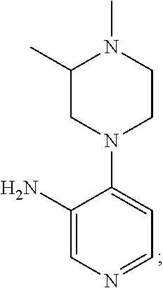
NC1=CN=CC=C1N1CCN(C)C(C)C1
